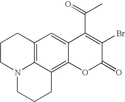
C12=C3C(=C4C(=C1)C(C(C)=O)=C(Br)C(=O)O4)CCCN3CCC2
